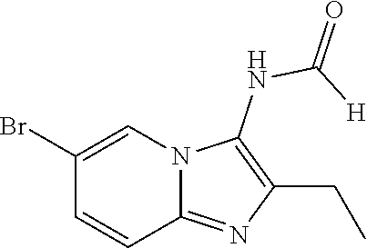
BrC1=CN2C(=NC(CC)=C2NC(=O)[H])C=C1
